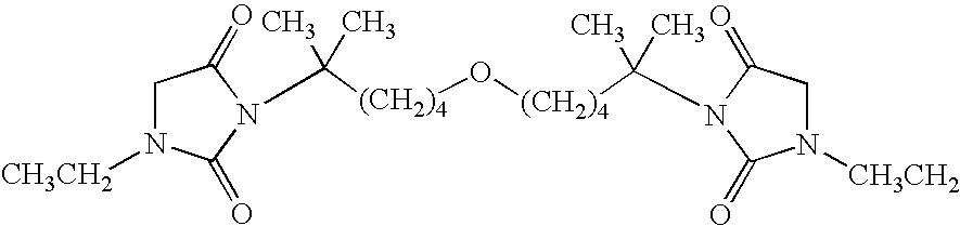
N1([CH3CH2])CC(=O)N(C([(CH2)4]O[(CH2)4]C(C)(C)N2C(=O)CN([CH3CH2])C2=O)(C)C)C1=O
